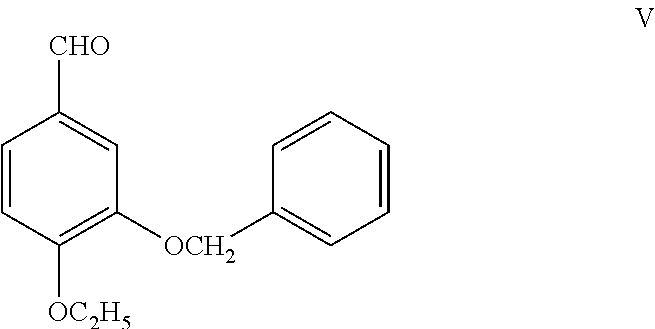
C1=CC([OC2H5])=C([OCH2]C2=CC=CC=C2)C=C1[CHO]
